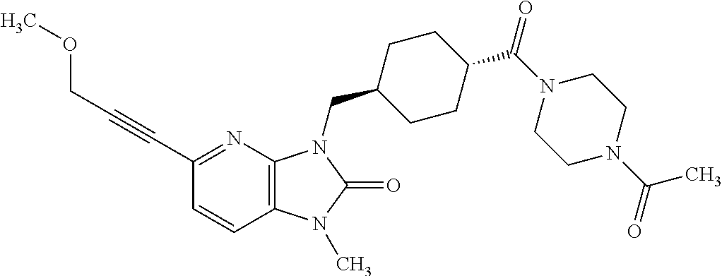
C1(C#CCOC)=NC2=C(C=C1)N(C)C(=O)N2CC1CCC(C(N2CCN(C(=O)C)CC2)=O)CC1
